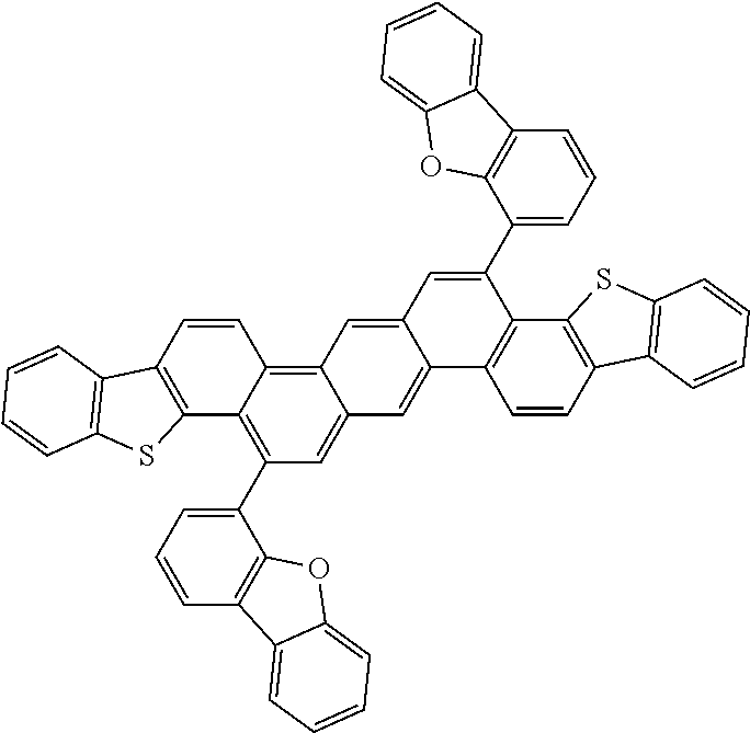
C1(C2=CC=CC3=C2OC2=CC=CC=C32)=C2C(=C3C(=C1)C=C1C(=C3)C=C(C3=CC=CC4=C3OC3=CC=CC=C43)C3=C1C=CC1=C3SC3=C1C=CC=C3)C=CC1=C2SC2=C1C=CC=C2
